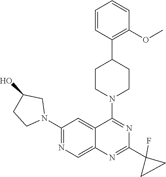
C1(N2CC(O)CC2)=NC=C2C(=C1)C(N1CCC(C3=C(OC)C=CC=C3)CC1)=NC(C1(F)CC1)=N2
